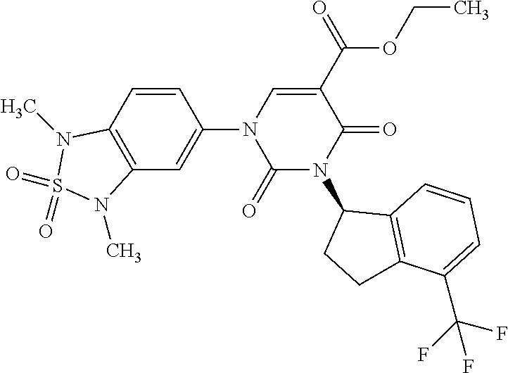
C1=CC2=C(C=C1N1C(=O)N(C3CCC4=C3C=CC=C4C(F)(F)F)C(=O)C(C(OCC)=O)=C1)N(C)S(=O)(=O)N2C
